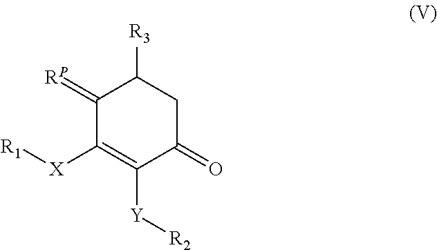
C1(=[RP])C([X][R1])=C([Y][R2])C(=O)CC1[R3]
